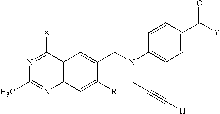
N1=C([X])C2=C(N=C1C)C=C([R])C(CN(C1=CC=C(C(=O)[Y])C=C1)CC#C[H])=C2
